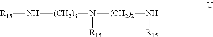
[R15]N[(CH2)3]N([R15])[(CH2)2]N[R15]
